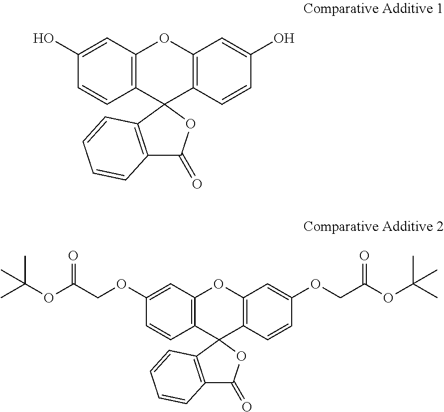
C12=C(C3(C4=C(O1)C=C(O)C=C4)C1=C(C(=O)O3)C=CC=C1)C=CC(O)=C2.C12=C(C3(C4=C(O1)C=C(OCC(OC(C)(C)C)=O)C=C4)C1=C(C(=O)O3)C=CC=C1)C=CC(OCC(OC(C)(C)C)=O)=C2
